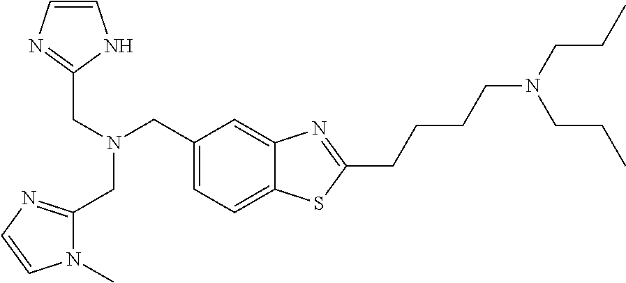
C(N(CC1=CC=C2C(=C1)N=C(CCCCN(CCC)CCC)S2)CC1=NC=CN1)C1=NC=CN1C
